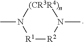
[R1]1[R2]N(C)[(CR3R4)n]N1C
